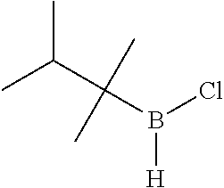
CC(C(B(Cl)[H])(C)C)C
